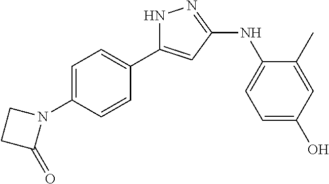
N1C(C2=CC=C(N3CCC3=O)C=C2)=CC(NC2=CC=C(O)C=C2C)=N1
